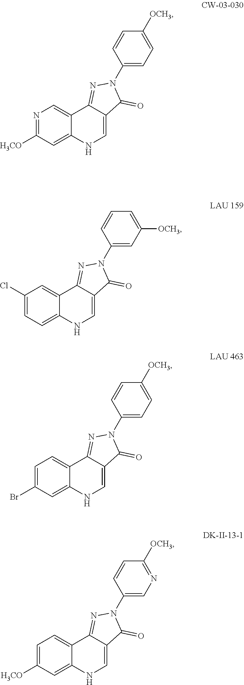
C1(N2C(=O)C3=CNC4=CC(Br)=CC=C4C3=N2)=CC=C([OCH3])C=C1.C1(N2C(=O)C3=CNC4=CC([H3CO])=NC=C4C3=N2)=CC=C([OCH3])C=C1.C1(N2C(=O)C3=CNC4=CC=C(Cl)C=C4C3=N2)=CC([OCH3])=CC=C1.C1(N2C(=O)C3=CNC4=CC([H3CO])=CC=C4C3=N2)=CN=C([OCH3])C=C1
